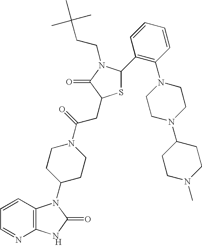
[H].C12=C(C=CC=N1)N(C1CCN(C(=O)CC3SC(C4=C(N5CCN(C6CCN(C)CC6)CC5)C=CC=C4)N(CCC(C)(C)C)C3=O)CC1)C(=O)N2
